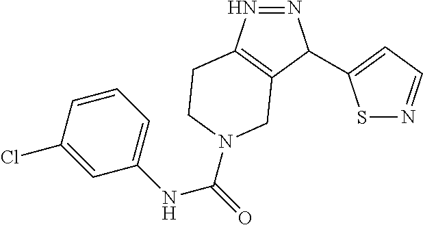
N1=NC(C2=CC=NS2)C2=C1CCN(C(=O)NC1=CC=CC(Cl)=C1)C2
